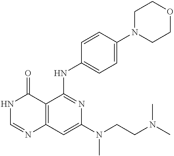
C12=C(C=C(N(CCN(C)C)C)N=C1NC1=CC=C(N3CCOCC3)C=C1)N=CNC2=O
